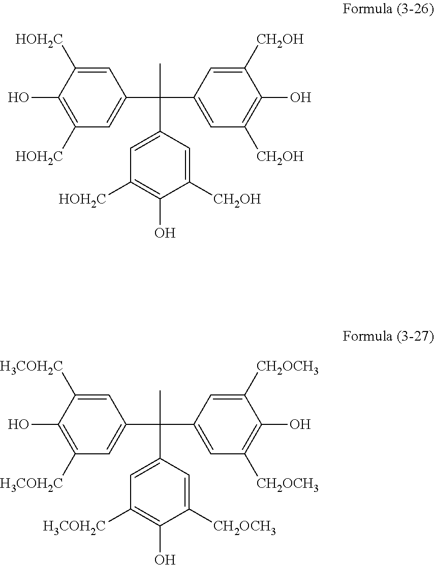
C1=C([HOH2C])C(O)=C([HOH2C])C=C1C(C1=CC([CH2OH])=C(O)C([CH2OH])=C1)(C)C1=CC([HOH2C])=C(O)C([CH2OH])=C1.C1=C([H3COH2C])C(O)=C([H3COH2C])C=C1C(C1=CC([CH2OCH3])=C(O)C([CH2OCH3])=C1)(C)C1=CC([H3COH2C])=C(O)C([CH2OCH3])=C1
